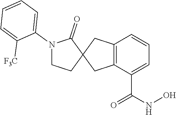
C12=C(C(C(NO)=O)=CC=C1)CC1(C2)C(=O)N(C2=CC=CC=C2[F3C])CC1
